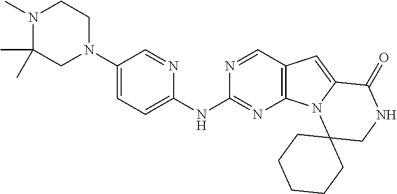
N1(C)C(C)(C)CN(C2=CC=C(NC3=NC4=C(C=N3)C=C3N4C4(CNC3=O)CCCCC4)N=C2)CC1
